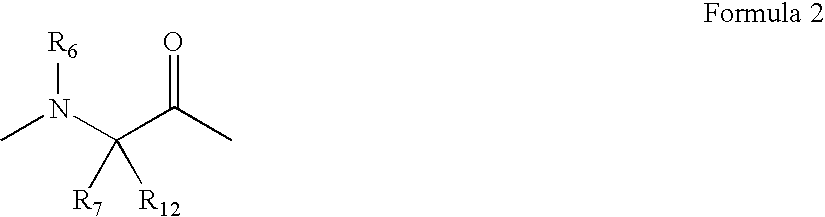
CN(C(C(C)=O)([R7])[R12])[R6]
